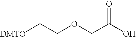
C(OCC[DMTO])C(O)=O
